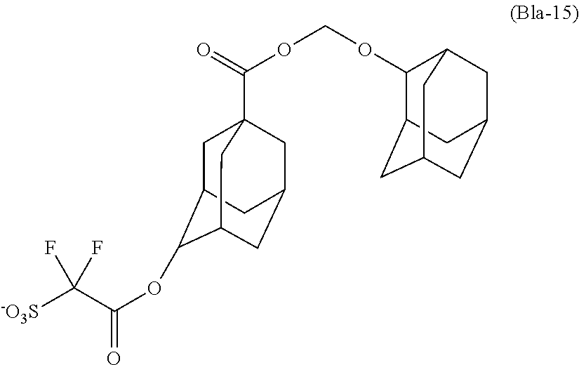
O(C(C([-O3S])(F)F)=O)C1C2CC3(C(=O)OCOC4C5CC6CC(CC4C6)C5)CC(CC1C3)C2
